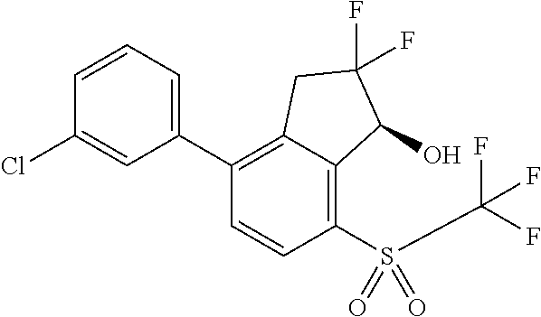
C1(S(=O)(C(F)(F)F)=O)=C2C(=C(C3=CC=CC(Cl)=C3)C=C1)CC(F)(F)C2O
